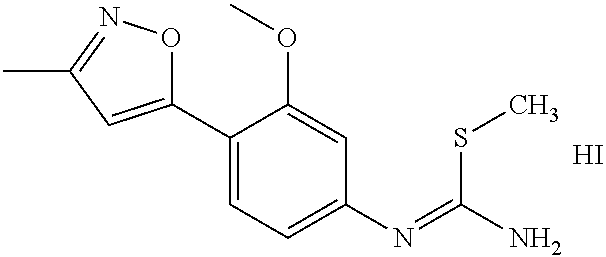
C1(C2=CC=C(N=C(N)SC)C=C2OC)=CC(C)=NO1.I
